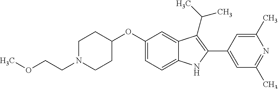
C1(OC2=CC=C3C(=C2)C(C(C)C)=C(C2=CC(C)=NC(C)=C2)N3)CCN(CCOC)CC1
